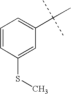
C1=CC(SC)=CC(C(C)(C)C)=C1
